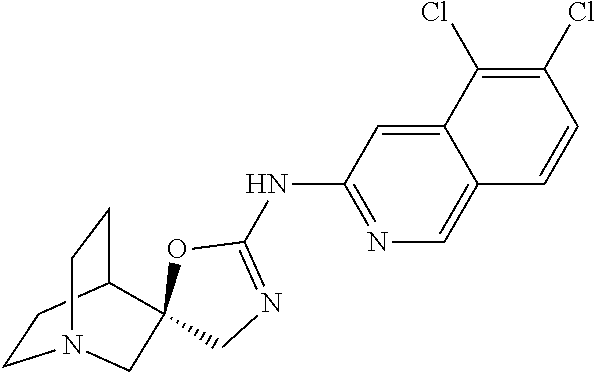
C12=CC(NC3=NCC4(O3)C3CCN(CC3)C4)=NC=C1C=CC(Cl)=C2Cl
